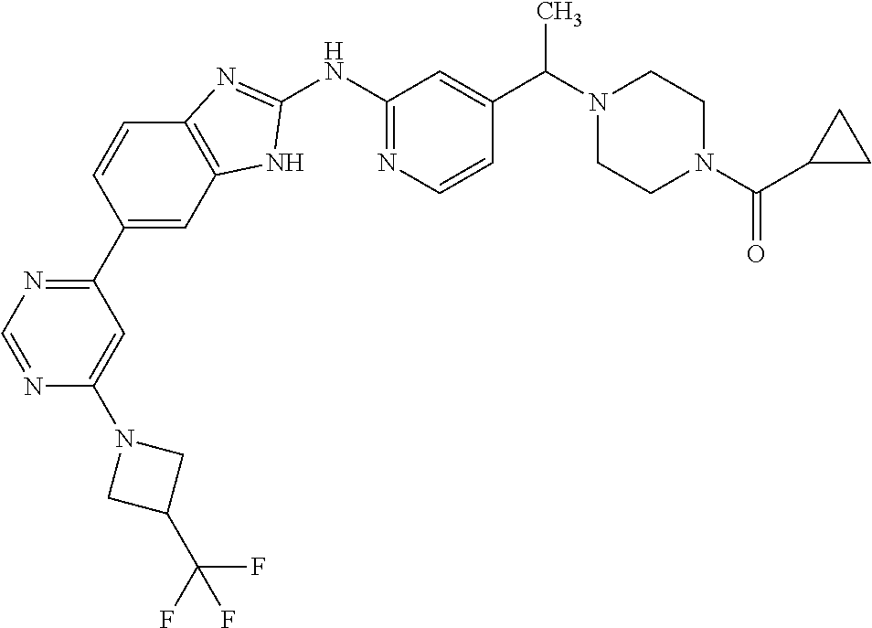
C1(C2=CC3=C(C=C2)N=C(NC2=NC=CC(C(N4CCN(C(C5CC5)=O)CC4)C)=C2)N3)=NC=NC(N2CC(C(F)(F)F)C2)=C1
